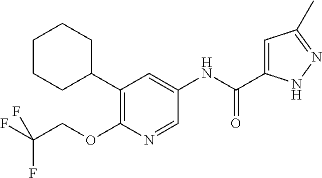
C1(C2CCCCC2)=C(OCC(F)(F)F)N=CC(NC(C2=CC(C)=NN2)=O)=C1
